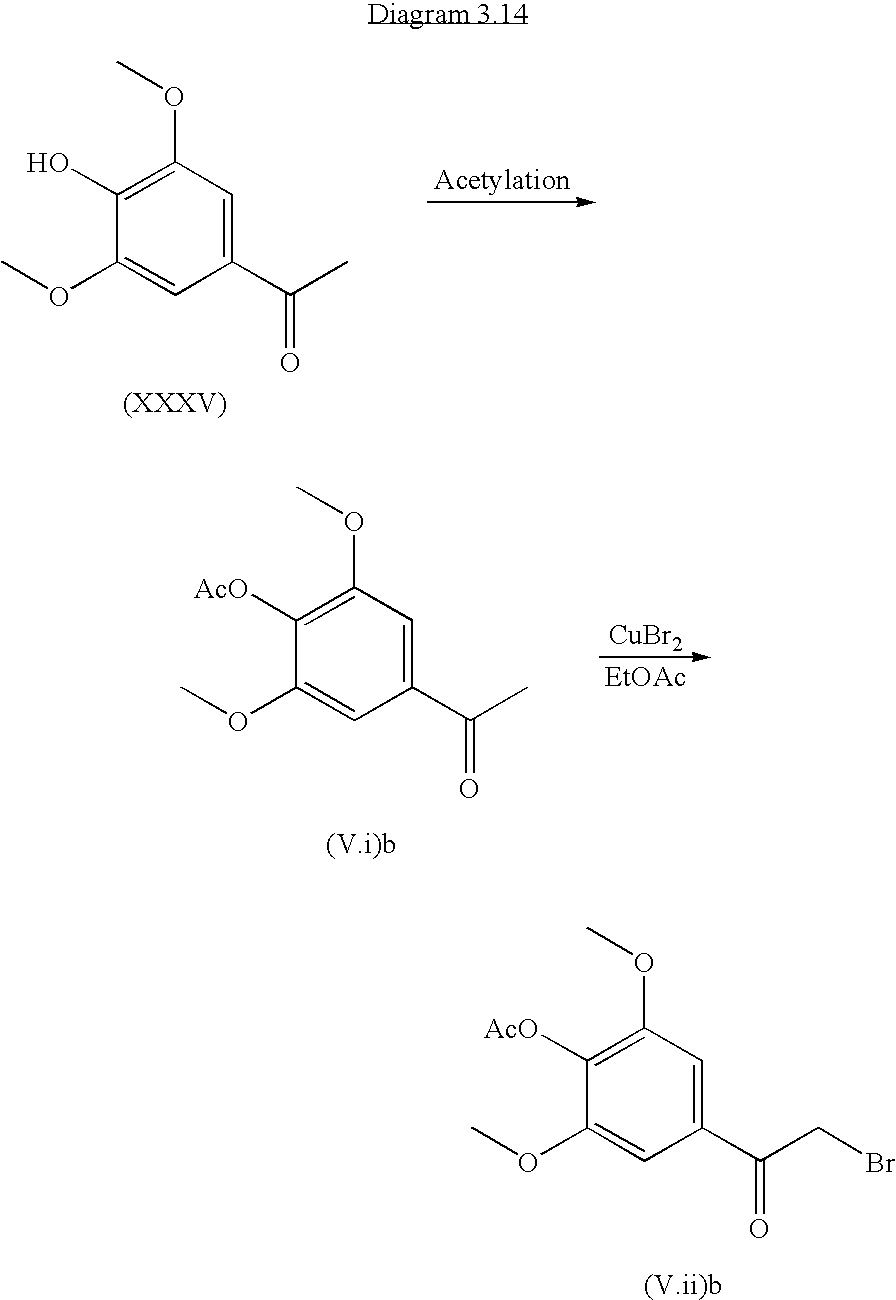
[CuBr2].[EtOAc].C1(OC)=CC(C(C)=O)=CC(OC)=C1[AcO].C1(OC)=CC(C(CBr)=O)=CC(OC)=C1[AcO].C1(OC)=CC(C(C)=O)=CC(OC)=C1O
